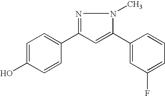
C1(C2=NN(C)C(C3=CC(F)=CC=C3)=C2)=CC=C(O)C=C1
